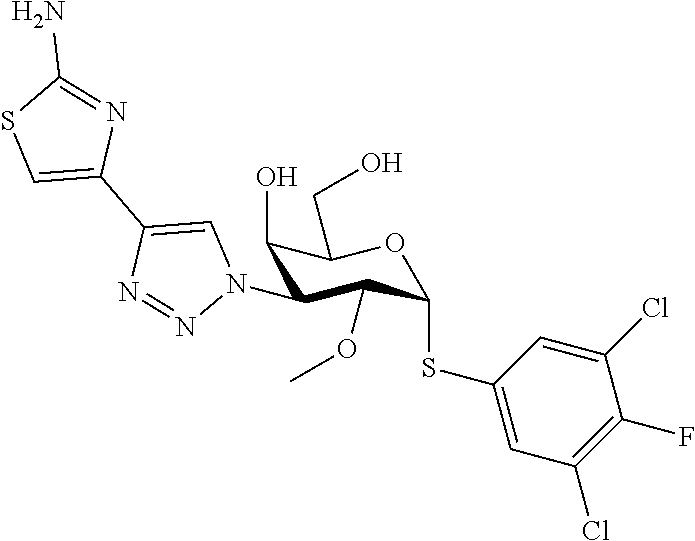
C1(O)C(N2C=C(C3=CSC(N)=N3)N=N2)C(OC)C(SC2=CC(Cl)=C(F)C(Cl)=C2)OC1CO
